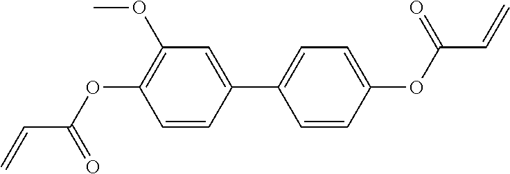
C(C=C)(OC1=C(OC)C=C(C2=CC=C(OC(C=C)=O)C=C2)C=C1)=O
